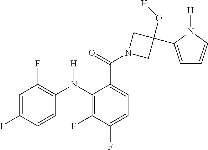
C1=C(I)C=CC(N(C2=C(F)C(F)=CC=C2C(N2CC(O[H])(C3=CC=CN3[H])C2)=O)[H])=C1F
